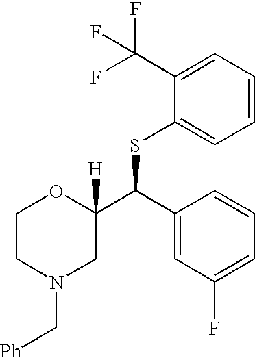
C1CN(C[Ph])CC(C(SC2=CC=CC=C2C(F)(F)F)C2=CC(F)=CC=C2)([H])O1
